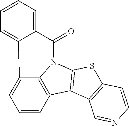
C1=CC2=C3C(=C1)C1=CC=CC=C1C(=O)N3C1=C2C2=C(S1)C=CN=C2
